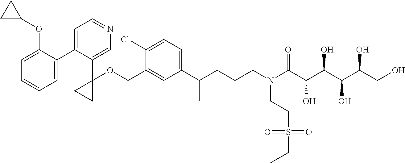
C1(C2=CC=NC=C2C2(OCC3=CC(C(CCCN(C(C(C(C(C(CO)O)O)O)O)=O)CCS(=O)(=O)CC)C)=CC=C3Cl)CC2)=CC=CC=C1OC1CC1
